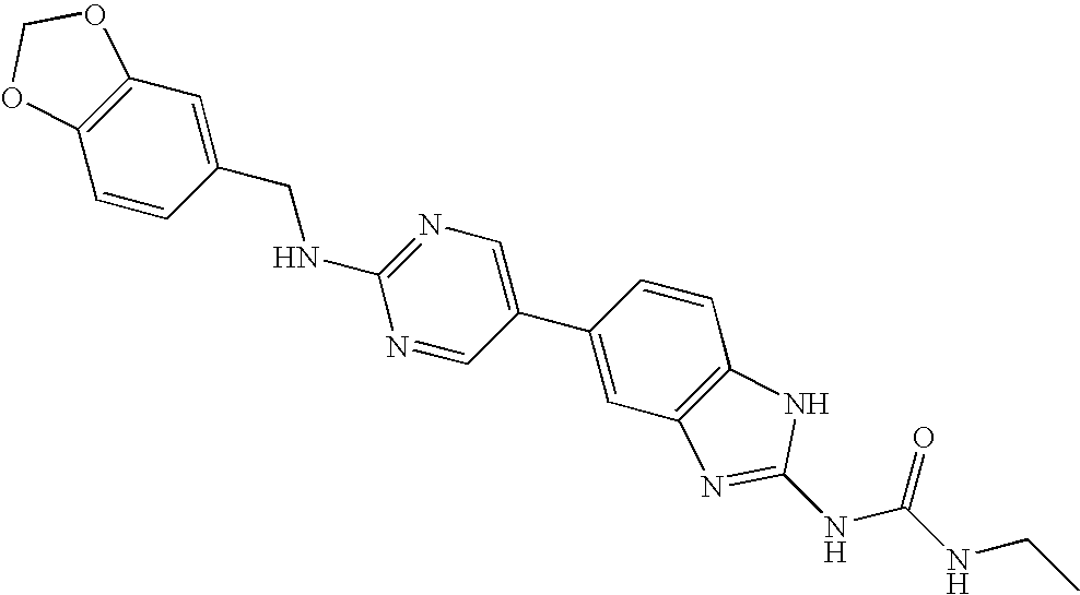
C1(NCC2=CC3=C(C=C2)OCO3)=NC=C(C2=CC3=C(C=C2)NC(NC(NCC)=O)=N3)C=N1
